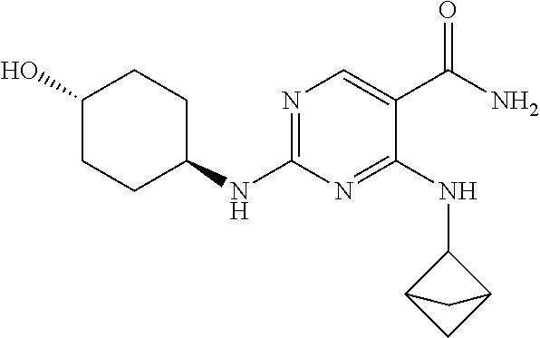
N1=C(NC2CCC(O)CC2)N=C(NC2C3CC2C3)C(C(N)=O)=C1
